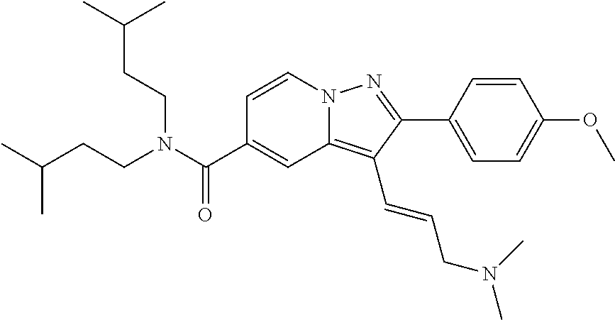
C1=CN2C(=C(C=CCN(C)C)C(C3=CC=C(OC)C=C3)=N2)C=C1C(N(CCC(C)C)CCC(C)C)=O
